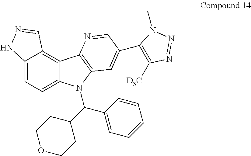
C12=CC=C3C(=C1C=NN2)C1=C(N3C(C2=CC=CC=C2)C2CCOCC2)C=C(C2=C([D3C])N=NN2C)C=N1
